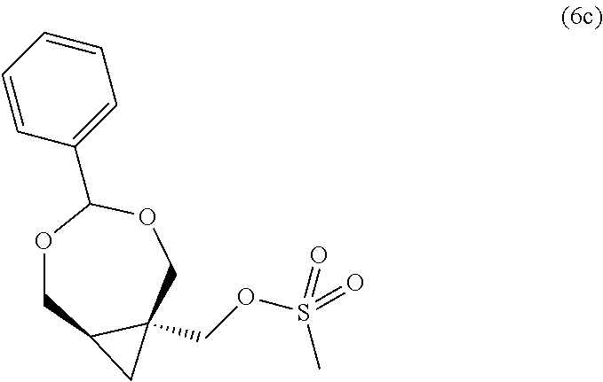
C12C(COS(=O)(C)=O)(COC(C3=CC=CC=C3)OC1)C2
